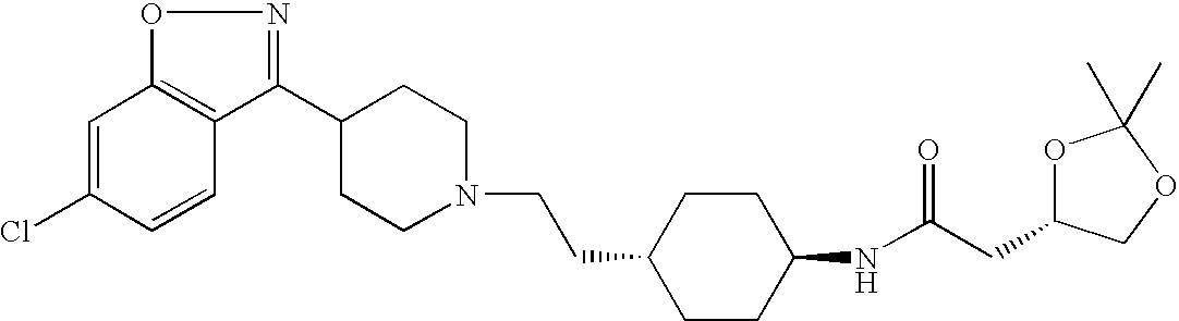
C1=C(Cl)C=CC2=C1ON=C2C1CCN(CCC2CCC(NC(CC3OC(C)(C)OC3)=O)CC2)CC1
